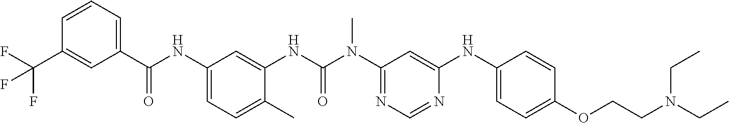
C1(C(NC2=CC=C(C)C(NC(N(C3=NC=NC(NC4=CC=C(OCCN(CC)CC)C=C4)=C3)C)=O)=C2)=O)=CC=CC(C(F)(F)F)=C1
